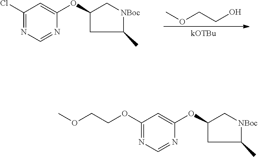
COCCO.C1=C(OC2CC(C)[NBoc]C2)N=CN=C1Cl.C1=C(OC2CC(C)[NBoc]C2)N=CN=C1OCCOC
